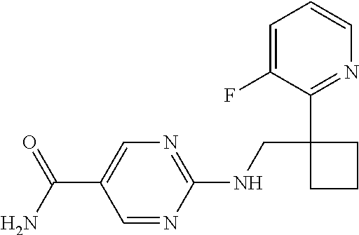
C(C1=CN=C(NCC2(C3=NC=CC=C3F)CCC2)N=C1)(N)=O
